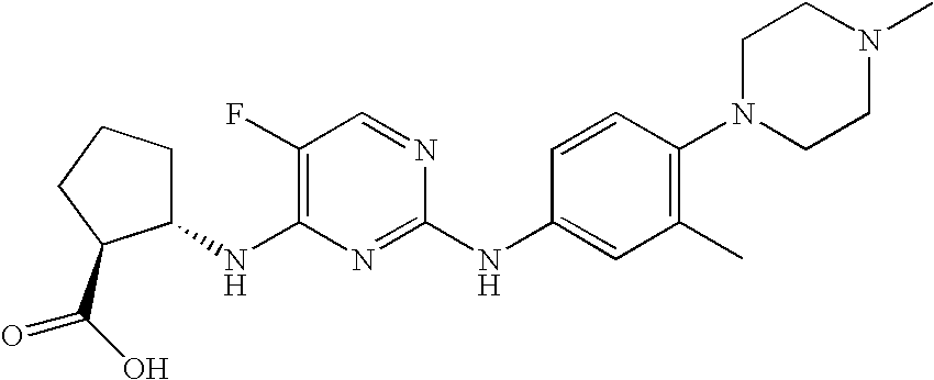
C1CCC(C(O)=O)C1NC1=C(F)C=NC(NC2=CC(C)=C(N3CCN(C)CC3)C=C2)=N1
